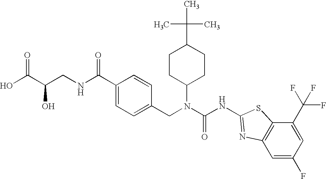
OC(C(CNC(C1=CC=C(CN(C(NC2=NC3=C(S2)C(C(F)(F)F)=CC(F)=C3)=O)C2CCC(C(C)(C)C)CC2)C=C1)=O)O)=O
